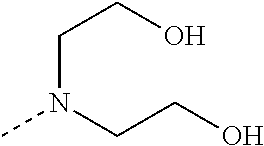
C(N(CCO)C)CO
